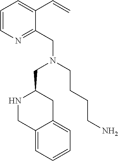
N1CC2=CC=CC=C2CC1CN(CC1=NC=CC=C1C=C)CCCCN
